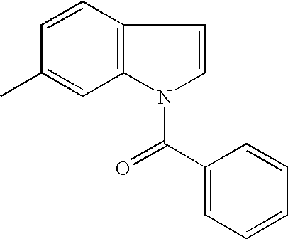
C1(C)=CC2=C(C=C1)C=CN2C(C1=CC=CC=C1)=O
